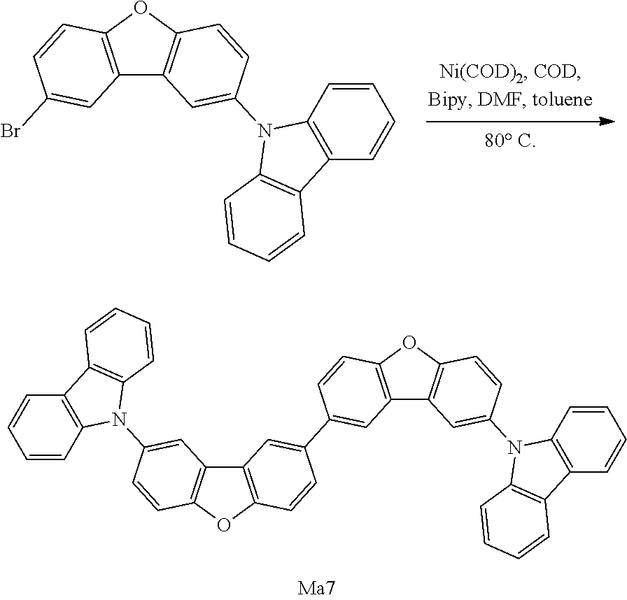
C12=C(OC3=C1C=C(N1C4=C(C=CC=C4)C4=C1C=CC=C4)C=C3)C=CC(Br)=C2.C12=C(OC3=C1C=C(N1C4=C(C=CC=C4)C4=C1C=CC=C4)C=C3)C=CC(C1=CC3=C(C=C1)OC1=C3C=C(N3C4=C(C=CC=C4)C4=C3C=CC=C4)C=C1)=C2
